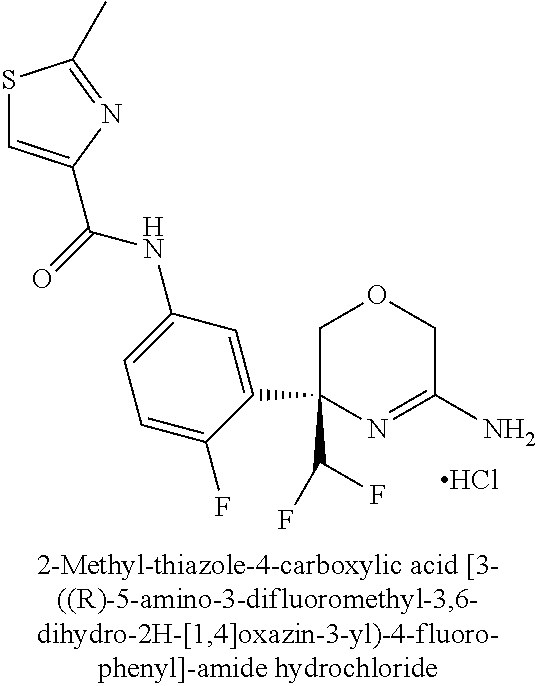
S1C=C(C(=O)NC2=CC=C(F)C(C3(C(F)F)COCC(N)=N3)=C2)N=C1C.Cl
